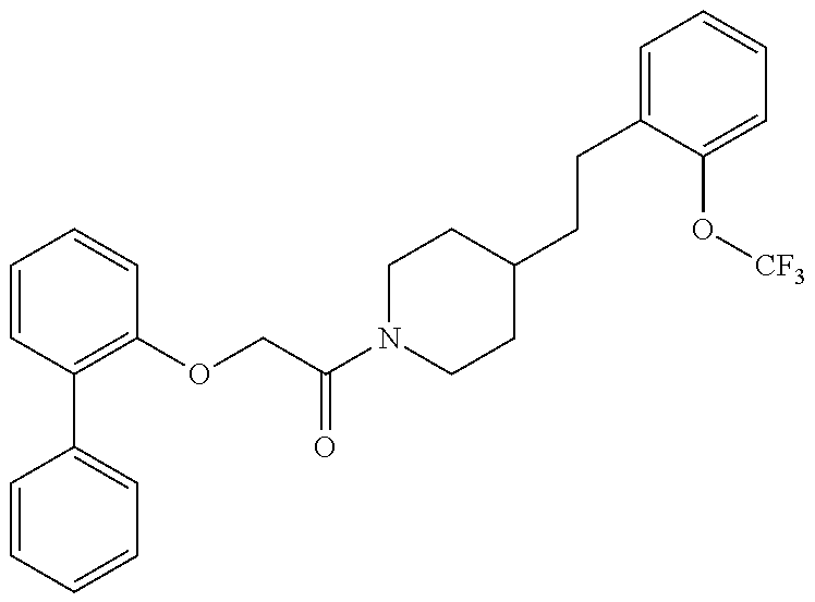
C1=CC=CC=C1C1=C(OCC(N2CCC(CCC3=CC=CC=C3O[CF3])CC2)=O)C=CC=C1
